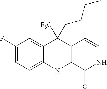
C1(F)=CC=C2C(=C1)C([F3C])(CCCC)C1=C(N2)C(=O)NC=C1
